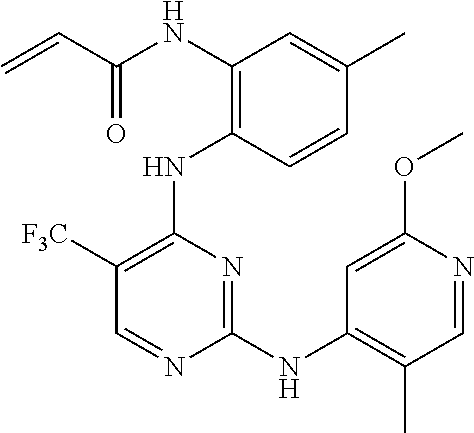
N(C1=C(NC2=C([F3C])C=NC(NC3=C(C)C=NC(OC)=C3)=N2)C=CC(C)=C1)C(C=C)=O
